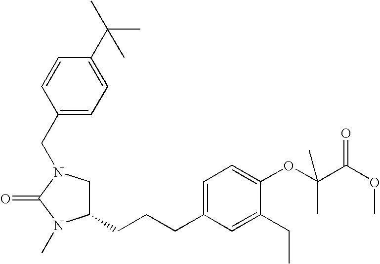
C1(CCCC2=CC=C(OC(C(OC)=O)(C)C)C(CC)=C2)CN(CC2=CC=C(C(C)(C)C)C=C2)C(=O)N1C
